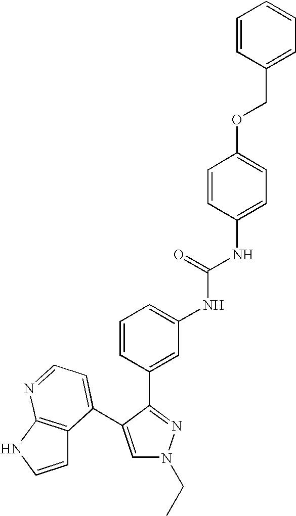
C1=CC(NC(=O)NC2=CC=CC(C3=NN(CC)C=C3C3=CC=NC4=C3C=CN4)=C2)=CC=C1OCC1=CC=CC=C1
